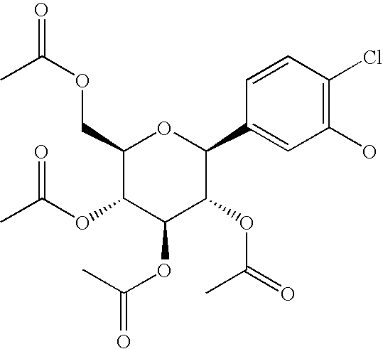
C1(COC(C)=O)C(OC(C)=O)C(OC(C)=O)C(OC(C)=O)C(C2=CC(O)=C(Cl)C=C2)O1
